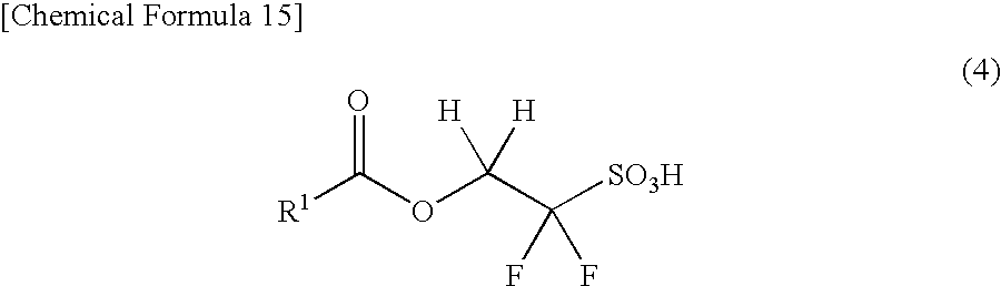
[R1]C(OC(C([SO3H])(F)F)([H])[H])=O
